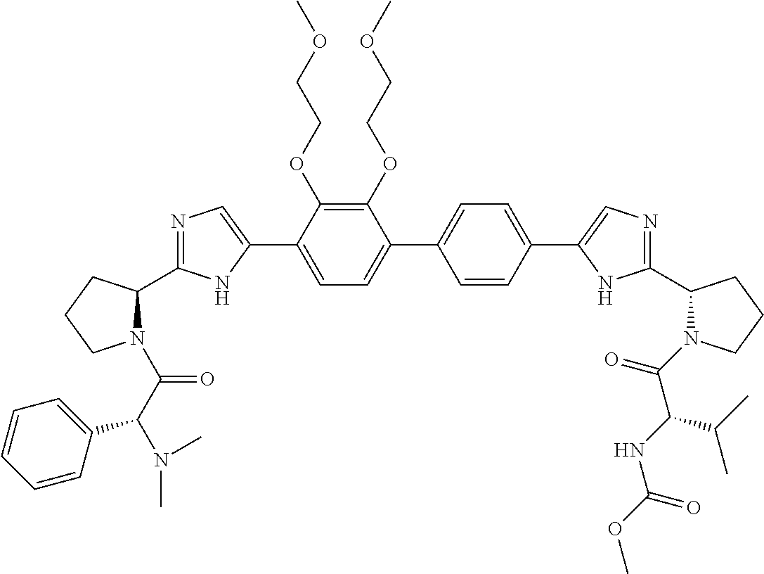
C1(OCCOC)=C(OCCOC)C(C2=CN=C(C3N(C(C(N(C)C)C4=CC=CC=C4)=O)CCC3)N2)=CC=C1C1=CC=C(C2=CN=C(C3N(C(=O)C(NC(OC)=O)C(C)C)CCC3)N2)C=C1
